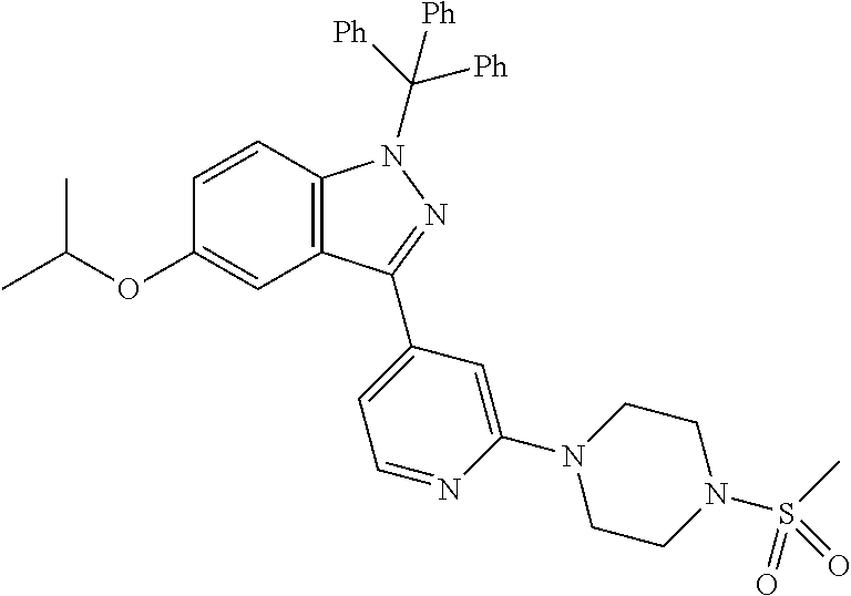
C1=CC2=C(C=C1OC(C)C)C(C1=CC=NC(N3CCN(S(C)(=O)=O)CC3)=C1)=NN2C([Ph])([Ph])[Ph]
